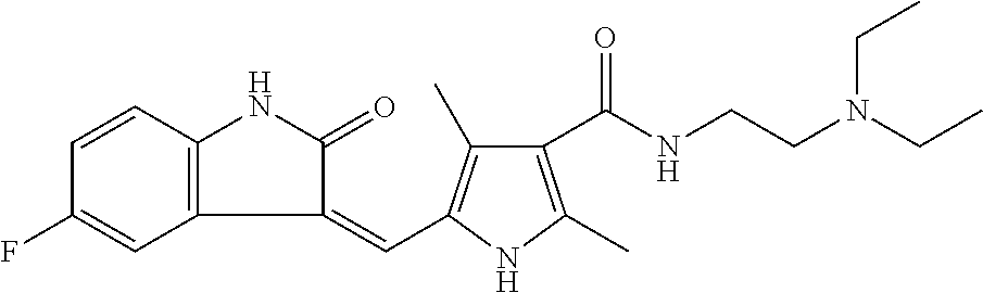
C12=C(C=CC(F)=C1)NC(=O)C2=CC1=C(C)C(C(NCCN(CC)CC)=O)=C(C)N1
